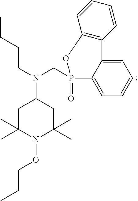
C1=C2C(=CC=C1)C1=C(C=CC=C1)OP2(=O)CN(C1CC(C)(C)N(OCCC)C(C)(C)C1)CCCC
